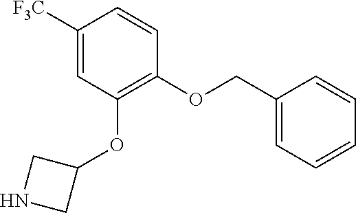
C(OC1=C(OC2CNC2)C=C([F3C])C=C1)C1=CC=CC=C1
